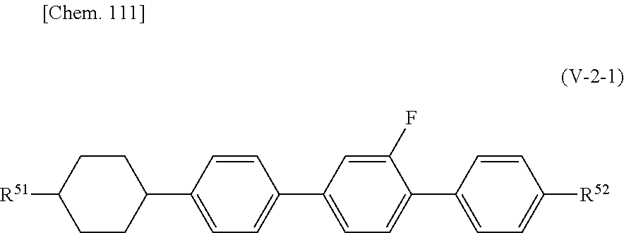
C1(C2CCC([R51])CC2)=CC=C(C2=CC=C(C3=CC=C([R52])C=C3)C(F)=C2)C=C1
